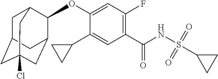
O(C1=CC(F)=C(C(NS(=O)(=O)C2CC2)=O)C=C1C1CC1)C1C2CC3(Cl)CC(CC1C3)C2
